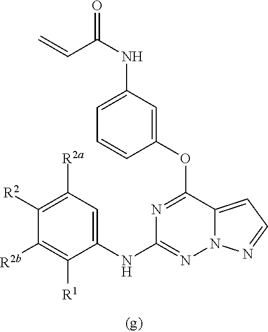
N1=C(OC2=CC(NC(=O)C=C)=CC=C2)C2=CC=NN2N=C1NC1=CC([R2a])=C([R2])C([R2b])=C1[R1]
